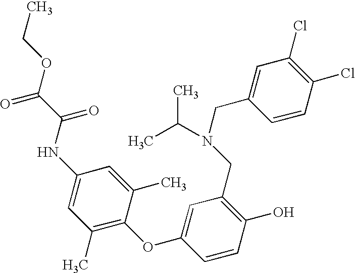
C1(O)=C(CN(CC2=CC(Cl)=C(Cl)C=C2)C(C)C)C=C(OC2=C(C)C=C(NC(C(OCC)=O)=O)C=C2C)C=C1
